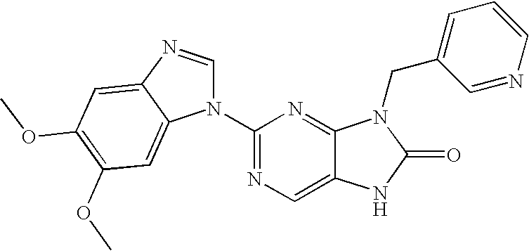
C1(N2C3=CC(OC)=C(OC)C=C3N=C2)=NC=C2C(=N1)N(CC1=CC=CN=C1)C(=O)N2
